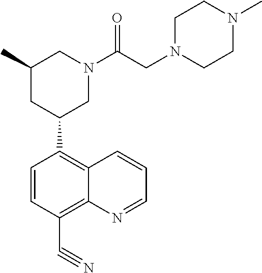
C1(C2CN(C(CN3CCN(C)CC3)=O)CC(C)C2)=C2C(=C(C#N)C=C1)N=CC=C2
